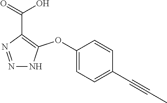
C1(OC2=C(C(=O)O)N=NN2)=CC=C(C#CC)C=C1
